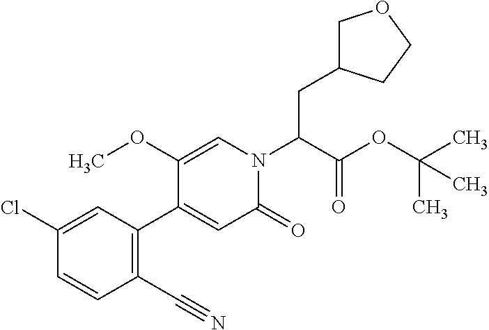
C1C(CC(N2C=C(OC)C(C3=C(C#N)C=CC(Cl)=C3)=CC2=O)C(OC(C)(C)C)=O)CCO1
